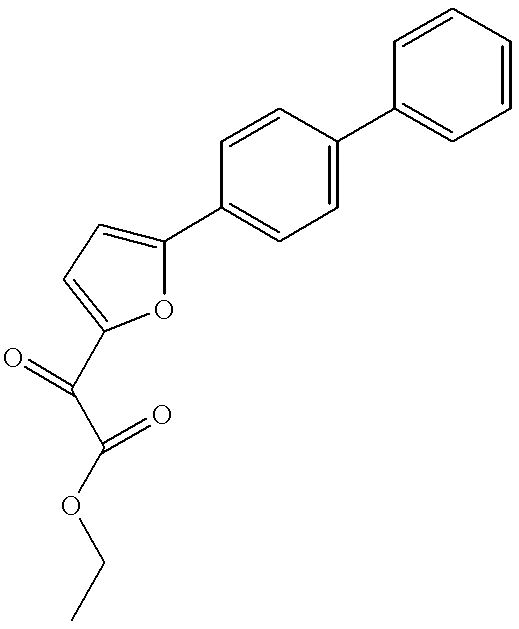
C1(C2=CC=C(C3=CC=CC=C3)C=C2)=CC=C(C(C(OCC)=O)=O)O1
